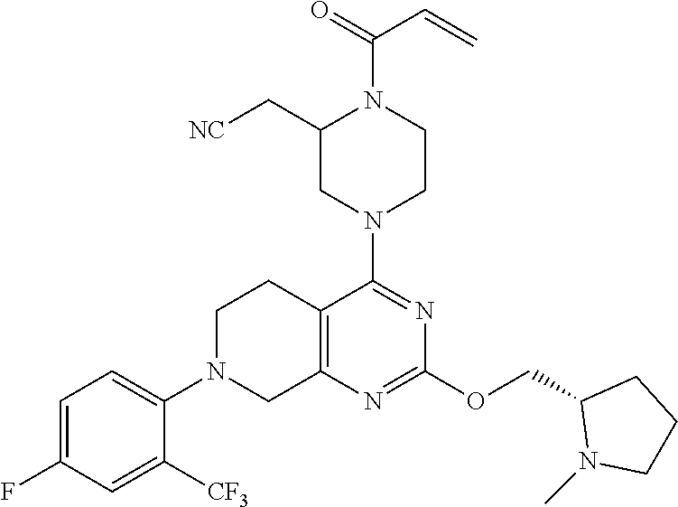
C12=C(N=C(OCC3N(C)CCC3)N=C1N1CCN(C(=O)C=C)C(C[NC])C1)CN(C1=CC=C(F)C=C1[CF3])CC2
